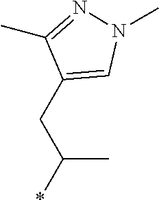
C1(CC(C)*)=CN(C)N=C1C
